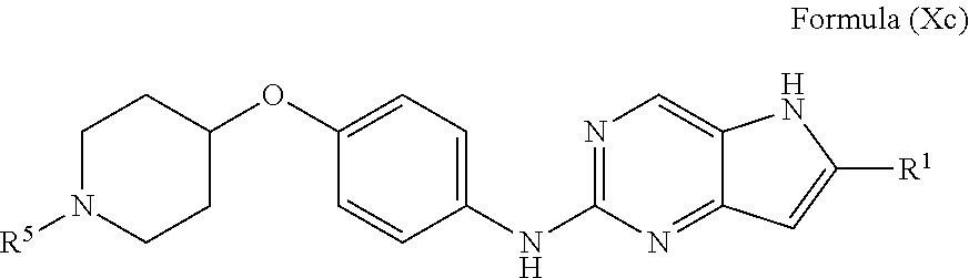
C1N([R5])CCC(OC2=CC=C(NC3=NC=C4C(=N3)C=C([R1])N4)C=C2)C1
